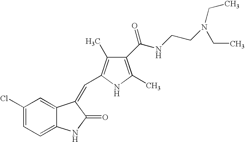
C1(Cl)=CC=C2C(=C1)C(=CC1=C(C)C(C(NCCN(CC)CC)=O)=C(C)N1)C(=O)N2
